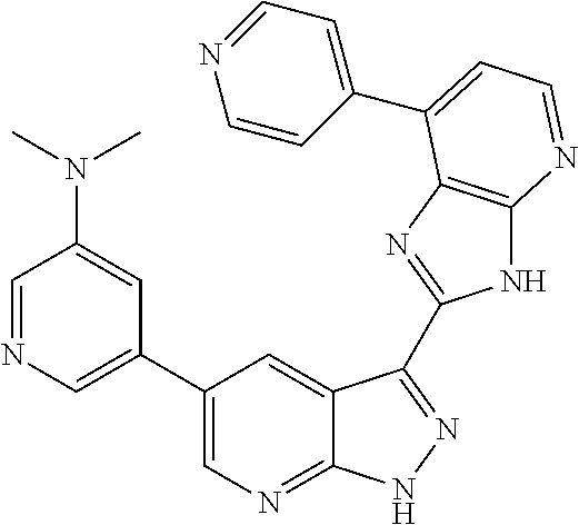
C1=NC=C(C2=CN=C3C(=C2)C(C2=NC4=C(N2)N=CC=C4C2=CC=NC=C2)=NN3)C=C1N(C)C
